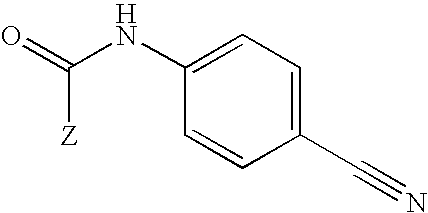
O=C(NC1=CC=C(C#N)C=C1)[Z]
